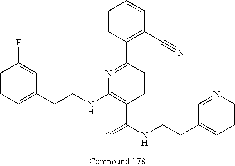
C1=CC=C(CCNC2=C(C(NCCC3=CC=CN=C3)=O)C=CC(C3=C(C#N)C=CC=C3)=N2)C=C1F
